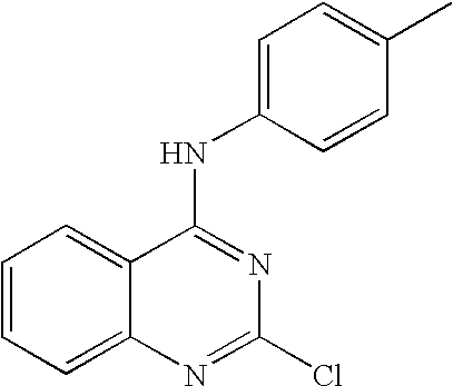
C1=CC=C2C(=C1)C(NC1=CC=C(C)C=C1)=NC(Cl)=N2
